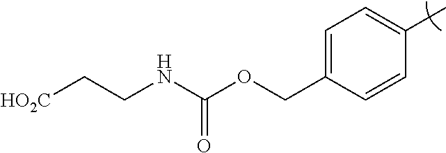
C1=C(COC(NCC[HO2C])=O)C=CC(C)=C1
